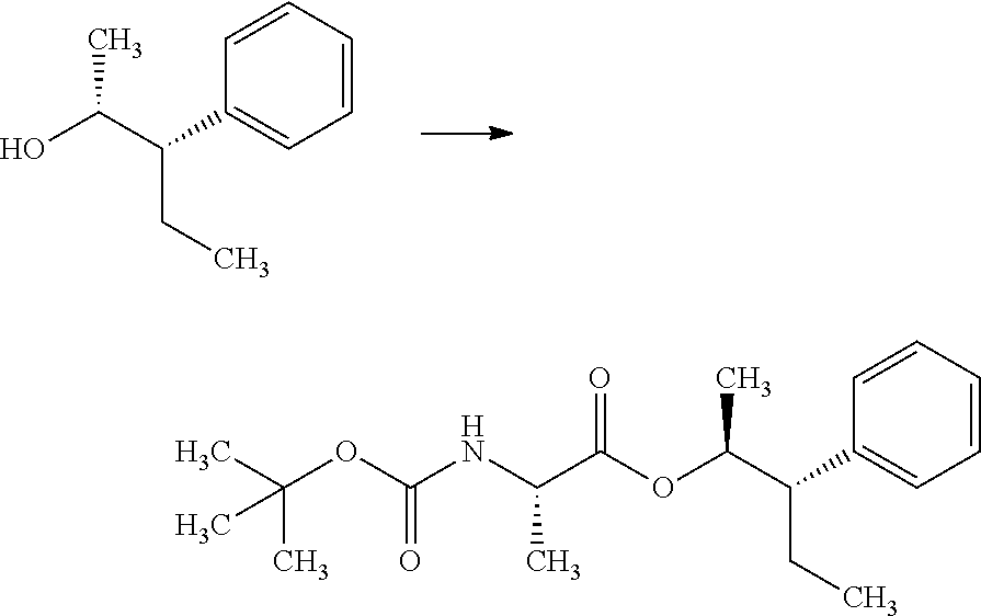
C1(C(C(O)C)CC)=CC=CC=C1.C1(C(C(OC(C(NC(OC(C)(C)C)=O)C)=O)C)CC)=CC=CC=C1
